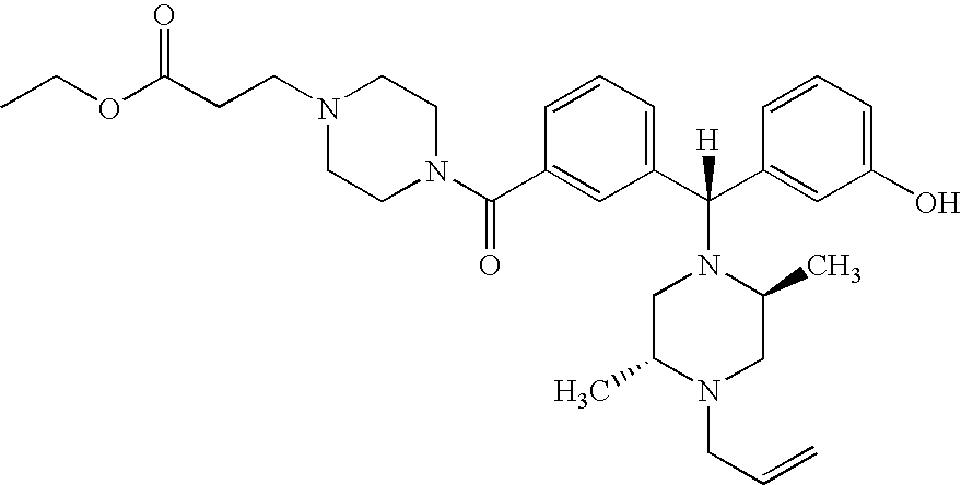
N1(C(C2=CC(C(C3=CC(O)=CC=C3)(N3CC(C)N(CC=C)CC3C)[H])=CC=C2)=O)CCN(CCC(OCC)=O)CC1
